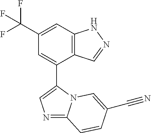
C12=C(C=C(C(F)(F)F)C=C1C1=CN=C3N1C=C(C#N)C=C3)NN=C2
